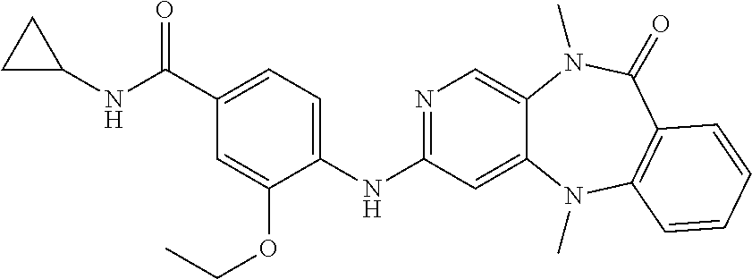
C1(NC(C2=CC=C(NC3=NC=C4C(=C3)N(C)C3=C(C(=O)N4C)C=CC=C3)C(OCC)=C2)=O)CC1
